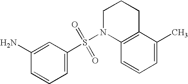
N1(S(C2=CC=CC(N)=C2)(=O)=O)C2=C(CCC1)C(C)=CC=C2
